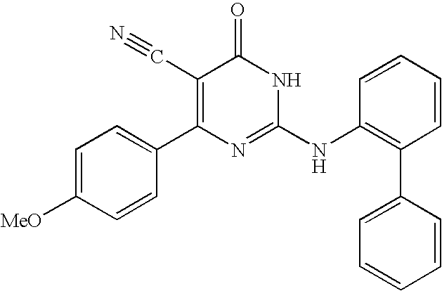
C1=CC(C2=C(C#N)C(=O)NC(NC3=C(C4=CC=CC=C4)C=CC=C3)=N2)=CC=C1[MeO]
